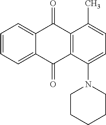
C1=CC=C2C(=C1)C(=O)C1=C(C2=O)C(N2CCCCC2)=CC=C1C
